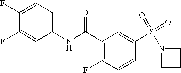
C1(F)=CC=C(NC(C2=C(F)C=CC(S(=O)(=O)N3CCC3)=C2)=O)C=C1F
